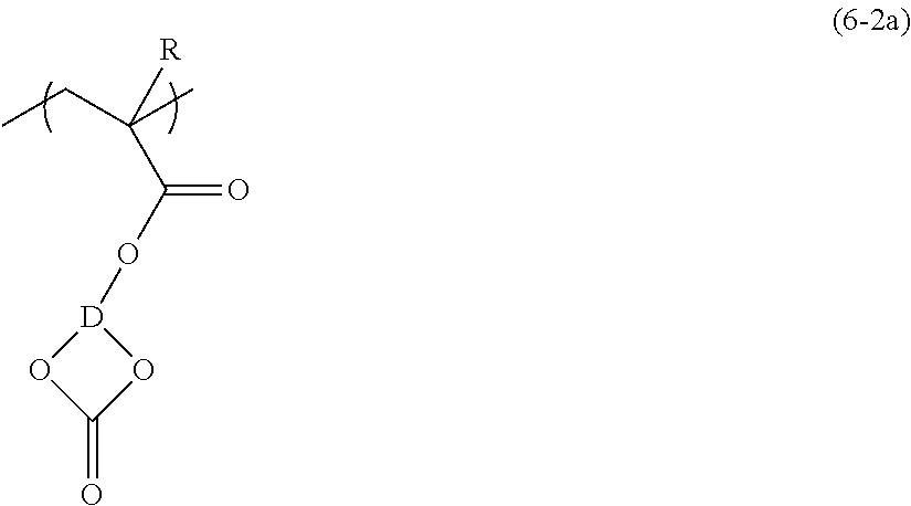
O=C1O[D](OC(C([R])(CC)C)=O)O1
